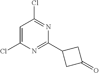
C1=C(Cl)N=C(C2CC(=O)C2)N=C1Cl
